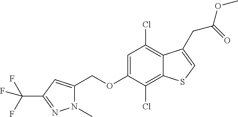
C12=C(Cl)C(OCC3=CC(C(F)(F)F)=NN3C)=CC(Cl)=C1C(CC(OC)=O)=CS2
